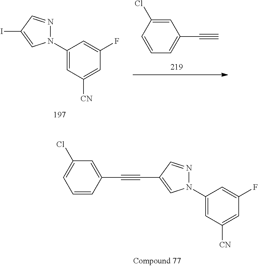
N1(C2=CC([CN])=CC(F)=C2)N=CC(C#CC2=CC(Cl)=CC=C2)=C1.N1(C2=CC([CN])=CC(F)=C2)N=CC(I)=C1.C1=CC=C(C#C)C=C1Cl
